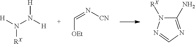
N([RX])([H])N([H])[H].C([OEt])=N[CN].C1(N)=NC=NN1[RX]
